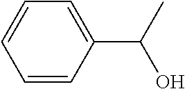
C1=C(C(O)C)C=CC=C1
